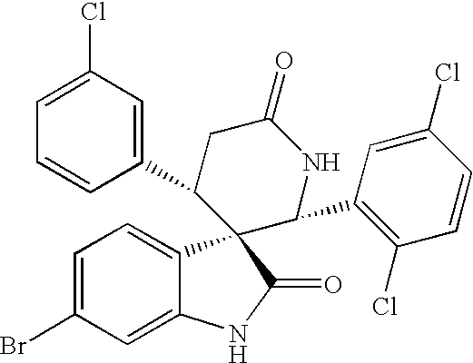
C1(C2CC(=O)NC(C3=C(Cl)C=CC(Cl)=C3)C23C2=CC=C(Br)C=C2NC3=O)=CC(Cl)=CC=C1
